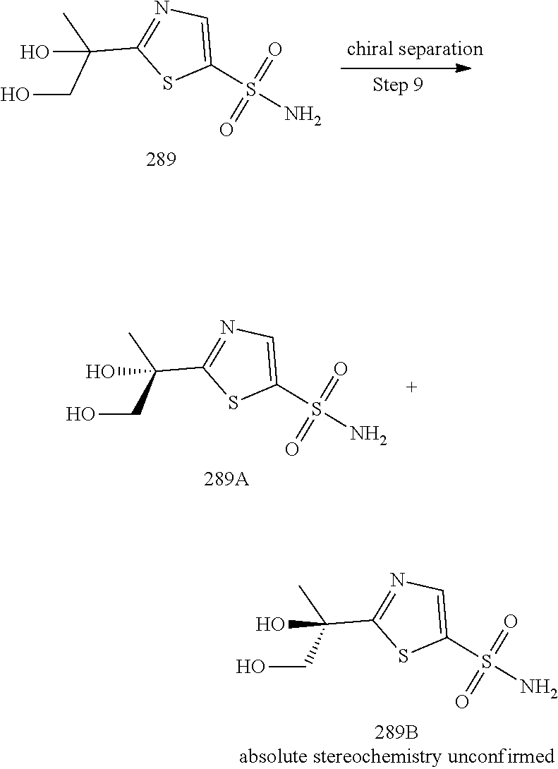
[chiral separation].O=S(=O)(C1=CN=C(C(CO)(O)C)S1)N.O=S(=O)(C1=CN=C(C(CO)(O)C)S1)N.O=S(=O)(C1=CN=C(C(CO)(O)C)S1)N
